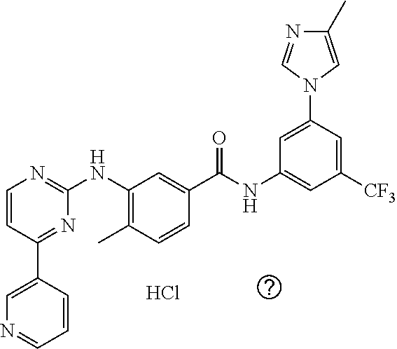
C1(NC2=NC=CC(C3=CN=CC=C3)=N2)=C(C)C=CC(C(NC2=CC([CF3])=CC(N3C=C(C)N=C3)=C2)=O)=C1.Cl
